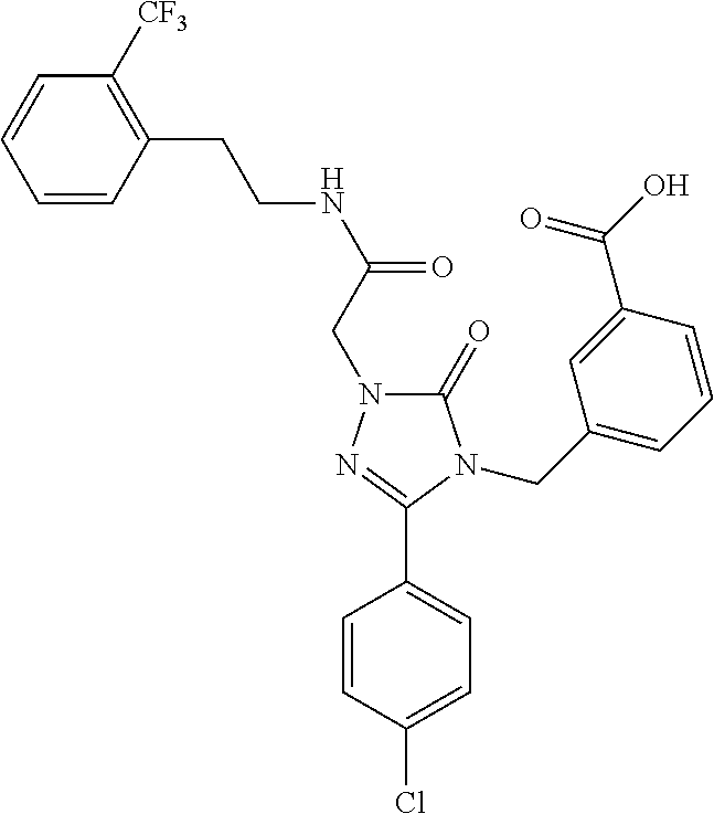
C1=CC(CCNC(=O)CN2C(=O)N(CC3=CC=CC(C(O)=O)=C3)C(C3=CC=C(Cl)C=C3)=N2)=C([CF3])C=C1
